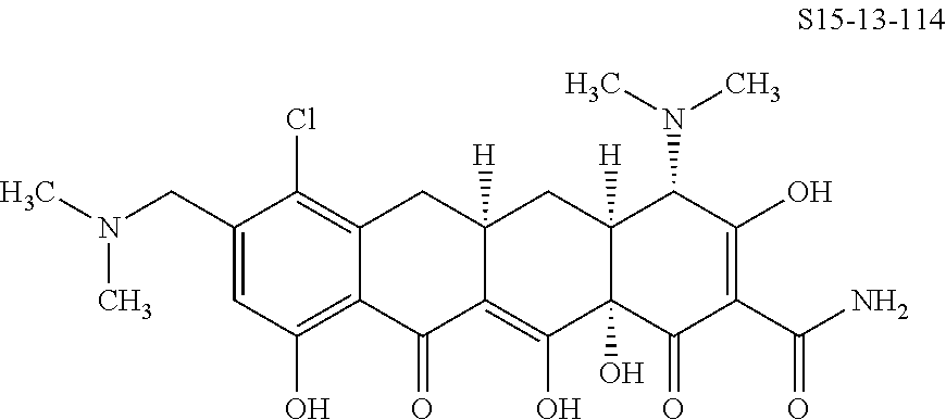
C1(CN(C)C)=CC(O)=C2C(=C1Cl)CC1([H])C(=C(O)C3(O)C([H])(C1)C(N(C)C)C(O)=C(C(N)=O)C3=O)C2=O
